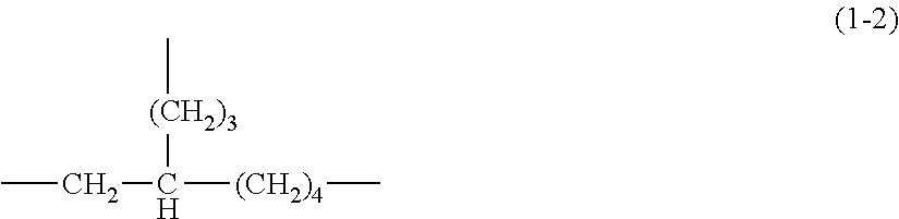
CCC([(CH2)3]C)[(CH2)4]C
